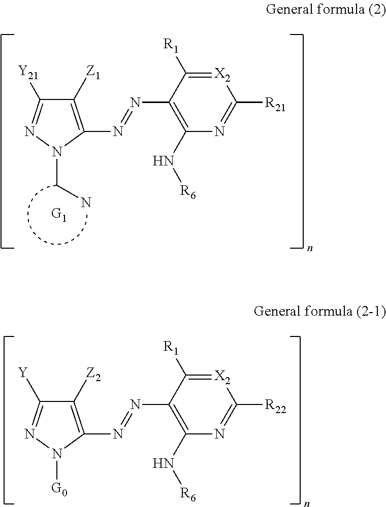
[X2]1=C([R1])C(N=NC2=C([Z1])C([Y21])=NN2CN)=C(N[R6])N=C1[R21].[X2]1=C([R1])C(N=NC2=C([Z2])C([Y])=NN2[G0])=C(N[R6])N=C1[R22]
